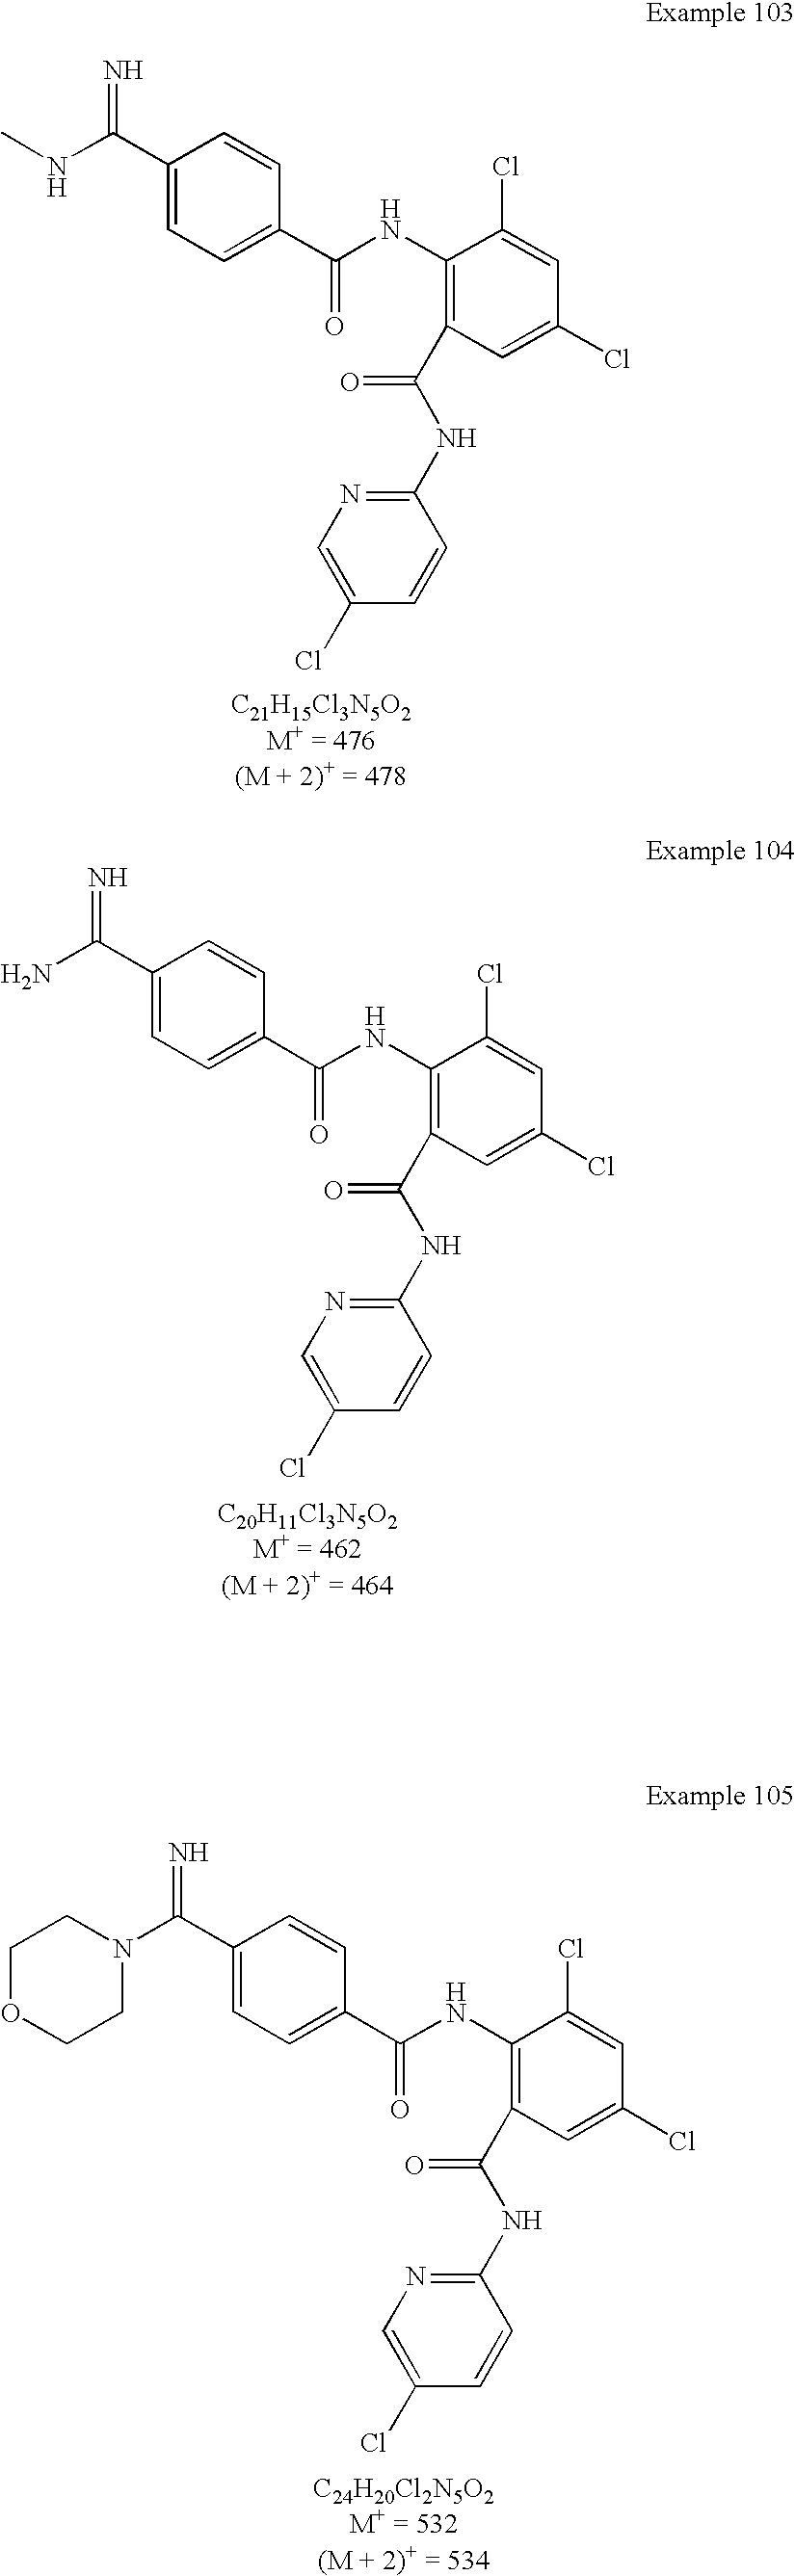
C1(NC(C2=CC=C(C(NC)=N)C=C2)=O)=C(C(=O)NC2=NC=C(Cl)C=C2)C=C(Cl)C=C1Cl.C1(NC(C2=CC=C(C(N3CCOCC3)=N)C=C2)=O)=C(C(=O)NC2=NC=C(Cl)C=C2)C=C(Cl)C=C1Cl.C1(NC(C2=CC=C(C(=N)N)C=C2)=O)=C(C(=O)NC2=NC=C(Cl)C=C2)C=C(Cl)C=C1Cl
